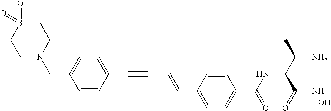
C(C1=CC=C(C(NC(C(N)C)C(N)=O)=O)C=C1)=CC#CC1=CC=C(CN2CCS(=O)(=O)CC2)C=C1.O
